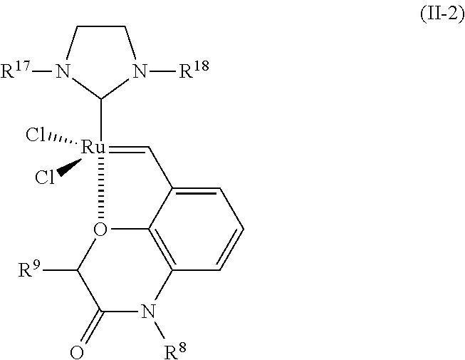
C12=C3C=CC=C1C=[Ru](Cl)(C1N([R17])CCN1[R18])(Cl)O2C([R9])C(=O)N3[R8]
